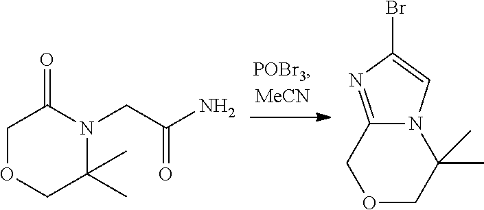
C1OCC(C)(C)N(CC(N)=O)C1=O.O1CC(C)(C)N2C(=NC(Br)=C2)C1
